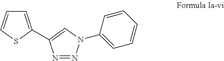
N1=NN(C2=CC=CC=C2)C=C1C1=CC=CS1
